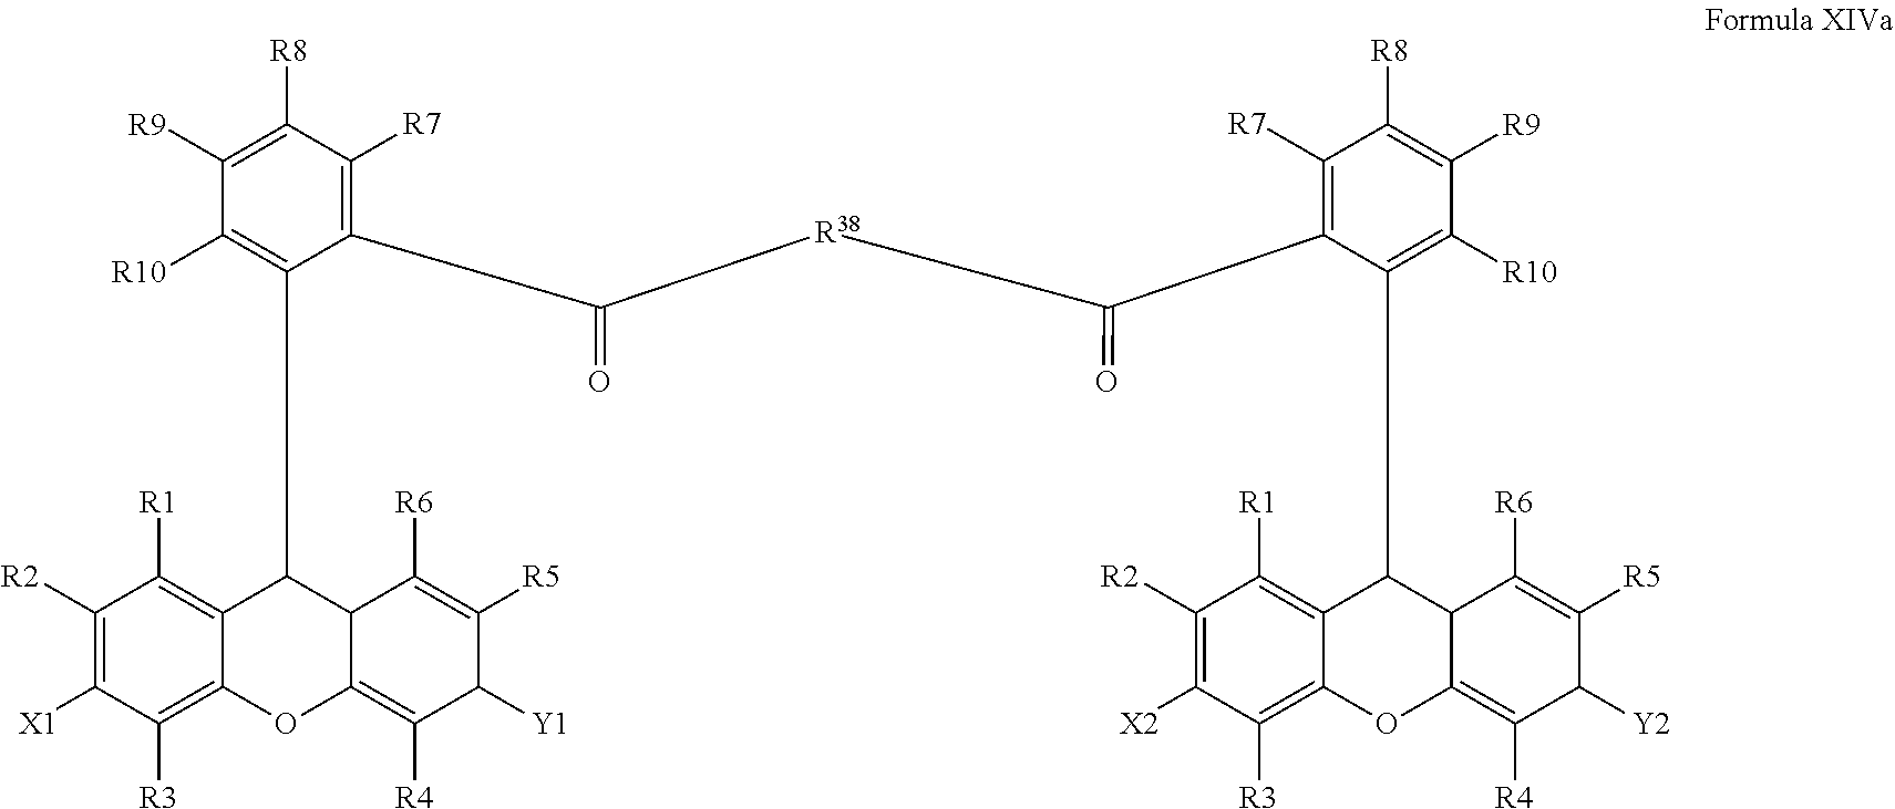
C1([R2])=C([X1])C([R3])=C2C(=C1[R1])C(C1=C([R10])C([R9])=C([R8])C([R7])=C1C([R38]C(C1=C([R7])C([R8])=C([R9])C([R10])=C1C1C3=C([R1])C([R2])=C([X2])C([R3])=C3OC3=C([R4])C([Y2])C([R5])=C([R6])C31)=O)=O)C1C(=C([R4])C([Y1])C([R5])=C1[R6])O2
